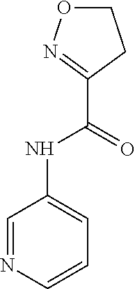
N1=CC(NC(C2=NOCC2)=O)=CC=C1
